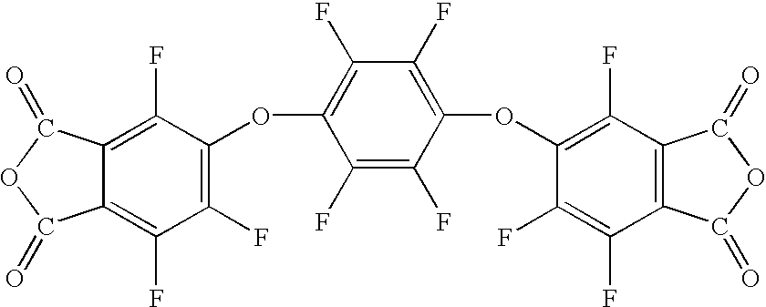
C1(F)=C(OC2=C(F)C(F)=C(OC3=C(F)C4=C(C(F)=C3F)C(=O)OC4=O)C(F)=C2F)C(F)=C2C(=C1F)C(=O)OC2=O
